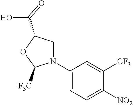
C1(N2CC(C(=O)O)OC2[F3C])=CC=C([NO2])C([CF3])=C1
